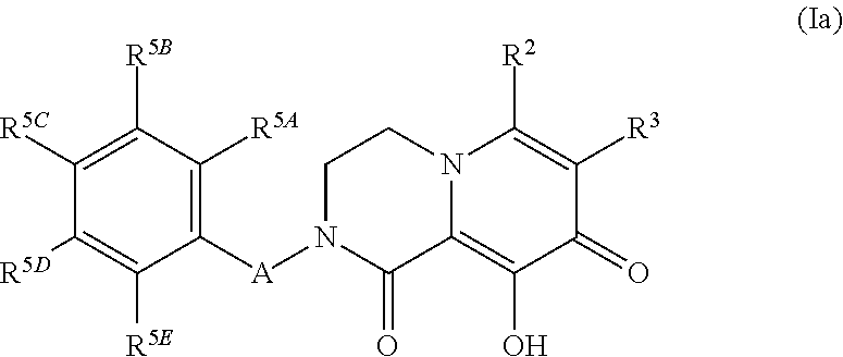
C1N([A]C2=C([R5A])C([R5B])=C([R5C])C([R5D])=C2[R5E])C(=O)C2=C(O)C(=O)C([R3])=C([R2])N2C1
